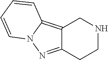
C12=C3N(N=C1CCNC2)C=CC=C3
